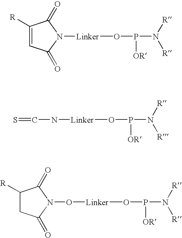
C1([R])=CC(=O)N([Linker]OP(N([R])[R])[OR])C1=O.S=CN[Linker]OP([OR])N([R])[R].O([Linker]OP(N([R])[R])[OR])N1C(=O)CC([R])C1=O
